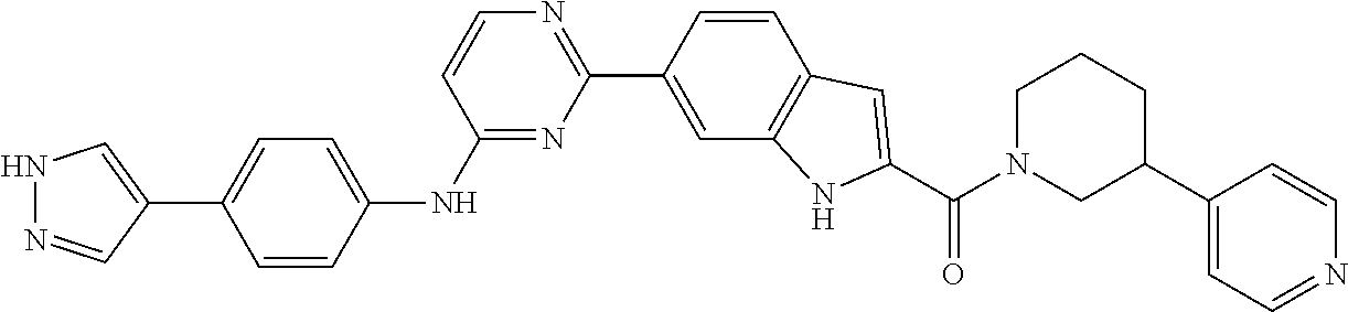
C1=CC(NC2=NC(C3=CC4=C(C=C3)C=C(C(N3CC(C5=CC=NC=C5)CCC3)=O)N4)=NC=C2)=CC=C1C1=CNN=C1
